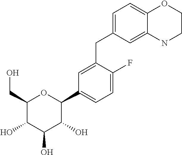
C1(CO)C(O)C(O)C(O)C(C2=CC=C(F)C(CC3=CC=C4C(=C3)NCCO4)=C2)O1
